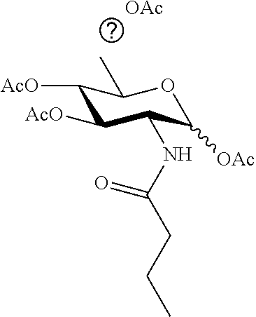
C1([AcO])C([AcO])C(NC(CCC)=O)C([OAc])OC1C.[OAc]
